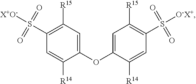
C1=C(OC2=CC([R15])=C(S([X+O-])(=O)=O)C=C2[R14])C([R14])=CC(S([O-X+])(=O)=O)=C1[R15]
